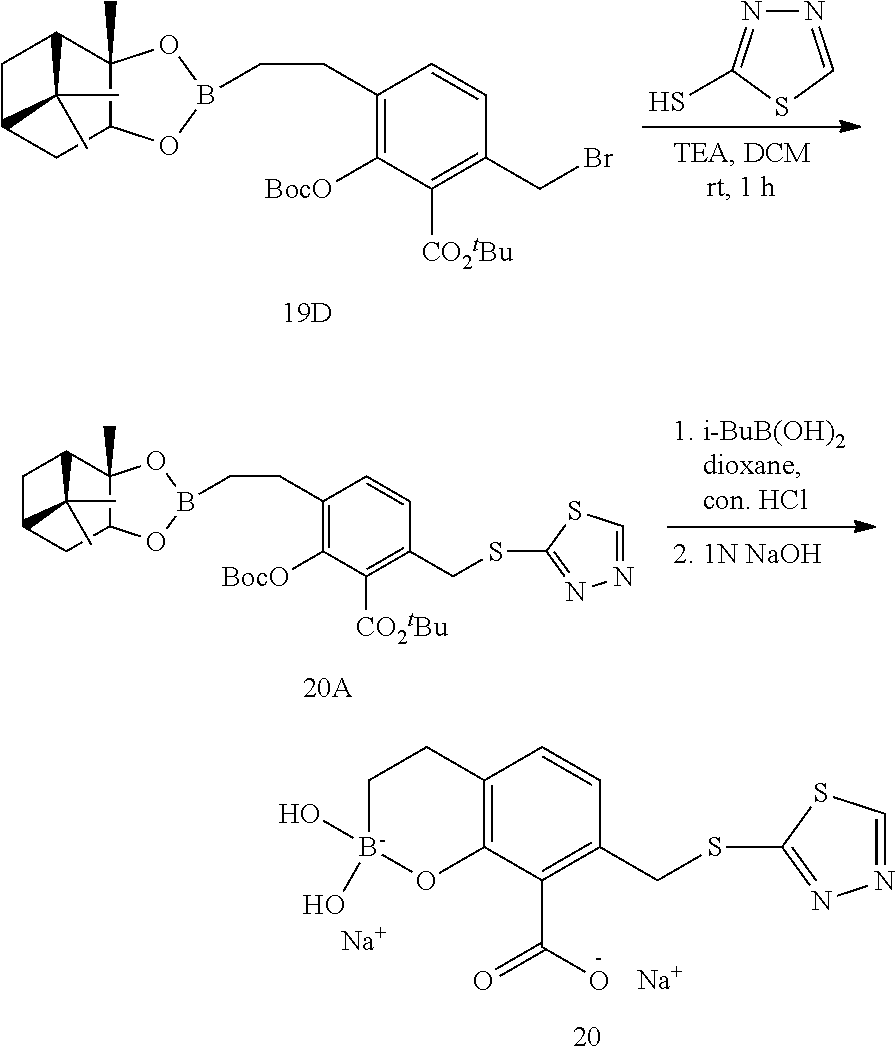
[Na].[Na].C1[B-](O)(O)OC2=C(C1)C=CC(CSC1=NN=CS1)=C2C(O)=O.[BocO]C1=C(CCB2OC3C(C)(O2)C2CC(C3)C2(C)C)C=CC(CSC2=NN=CS2)=C1[CO2tBu].N1=CSC(S)=N1.[BocO]C1=C(CCB2OC3C(C)(O2)C2CC(C3)C2(C)C)C=CC(CBr)=C1[CO2tBu]
